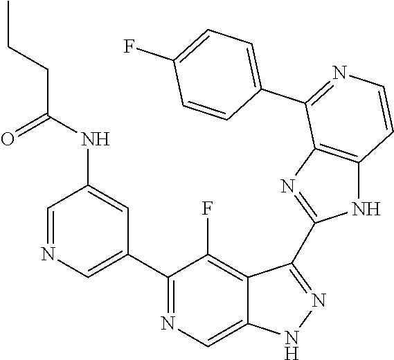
C1=NC=C(C2=NC=C3C(=C2F)C(C2=NC4=C(N2)C=CN=C4C2=CC=C(F)C=C2)=NN3)C=C1NC(CCC)=O
